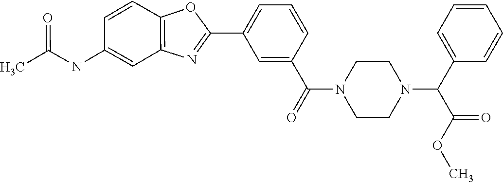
C1=C(C(=O)N2CCN(C(C3=CC=CC=C3)C(OC)=O)CC2)C=CC=C1C1=NC2=C(C=CC(NC(C)=O)=C2)O1
